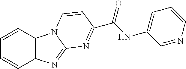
C12=C(C=CC=C1)N1C(=N2)N=C(C(NC2=CC=CN=C2)=O)C=C1
